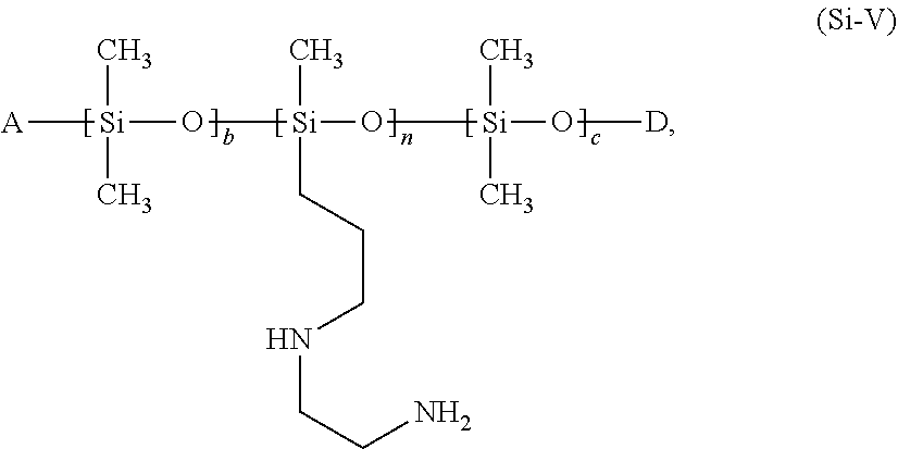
C(CCNCCN)[Si](C)(O[Si](O[D])(C)C)O[Si]([A])(C)C
